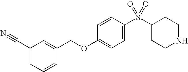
C1(S(C2CCNCC2)(=O)=O)=CC=C(OCC2=CC(C#N)=CC=C2)C=C1
